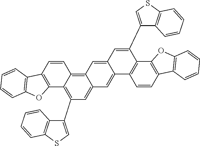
C1(C2=CSC3=C2C=CC=C3)=C2C(=C3C(=C1)C=C1C(=C3)C=C(C3=CSC4=C3C=CC=C4)C3=C1C=CC1=C3OC3=C1C=CC=C3)C=CC1=C2OC2=C1C=CC=C2
